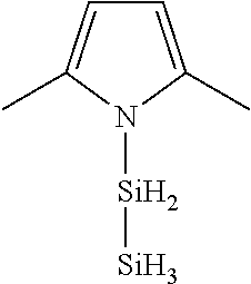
[Si]([Si])N1C(C)=CC=C1C
